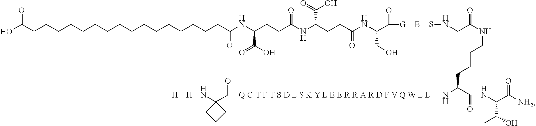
[H][H]NC1(C([Q G T F T S D L S K Y L E E R R A R D F V Q W L L]NC(C(NC(C([NH2])=O)C(O)C)=O)CCCCNC(=O)CNS)=O)CCC1.[G]C(C(NC(CCC(NC(CCC(NC(CCCCCCCCCCCCCCCCC(O)=O)=O)C(O)=O)=O)C(=O)O)=O)CO)=O.[E]
